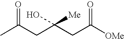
CC(CC(CC([OMe])=O)(O)[Me])=O
